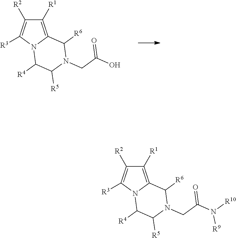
C1([R1])=C2N(C([R3])=C1[R2])C([R4])C([R5])N(CC(O)=O)C2[R6].C1([R1])=C2N(C([R3])=C1[R2])C([R4])C([R5])N(CC(N([R10])[R9])=O)C2[R6]
